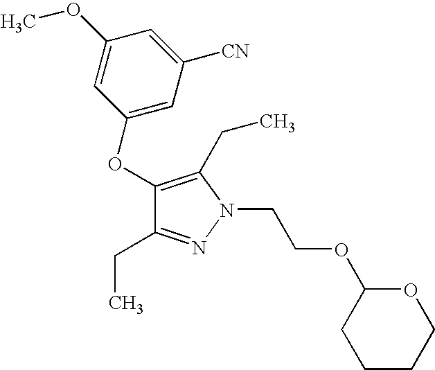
C1(OC2=CC([CN])=CC(OC)=C2)=C(CC)N(CCOC2OCCCC2)N=C1CC
